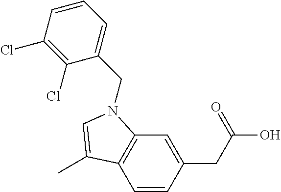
C1=C(CC(O)=O)C=CC2=C1N(CC1=CC=CC(Cl)=C1Cl)C=C2C
